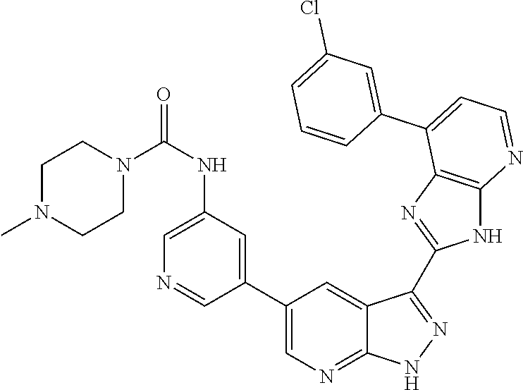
C1(NC(=O)N2CCN(C)CC2)=CN=CC(C2=CN=C3C(=C2)C(C2=NC4=C(N2)N=CC=C4C2=CC(Cl)=CC=C2)=NN3)=C1
